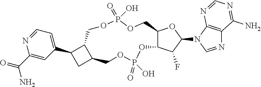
C12C(C(F)C(N3C=NC4=C3N=CN=C4N)O1)OP(=O)(O)OCC1CC(C3=CC=NC(C(=O)N)=C3)C1COP(=O)(O)OC2
